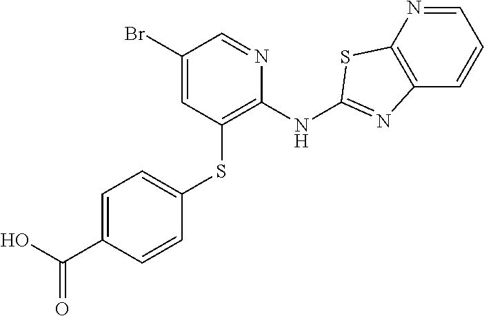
C1(Br)=CC(SC2=CC=C(C(O)=O)C=C2)=C(NC2=NC3=C(N=CC=C3)S2)N=C1
